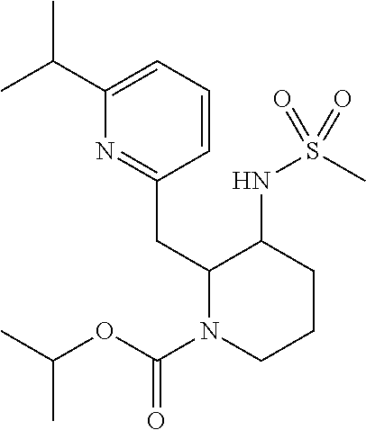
C(C1=CC=CC(CC2N(C(OC(C)C)=O)CCCC2NS(C)(=O)=O)=N1)(C)C
